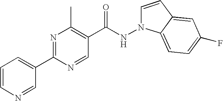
N1(NC(C2=C(C)N=C(C3=CC=CN=C3)N=C2)=O)C=CC2=CC(F)=CC=C12
